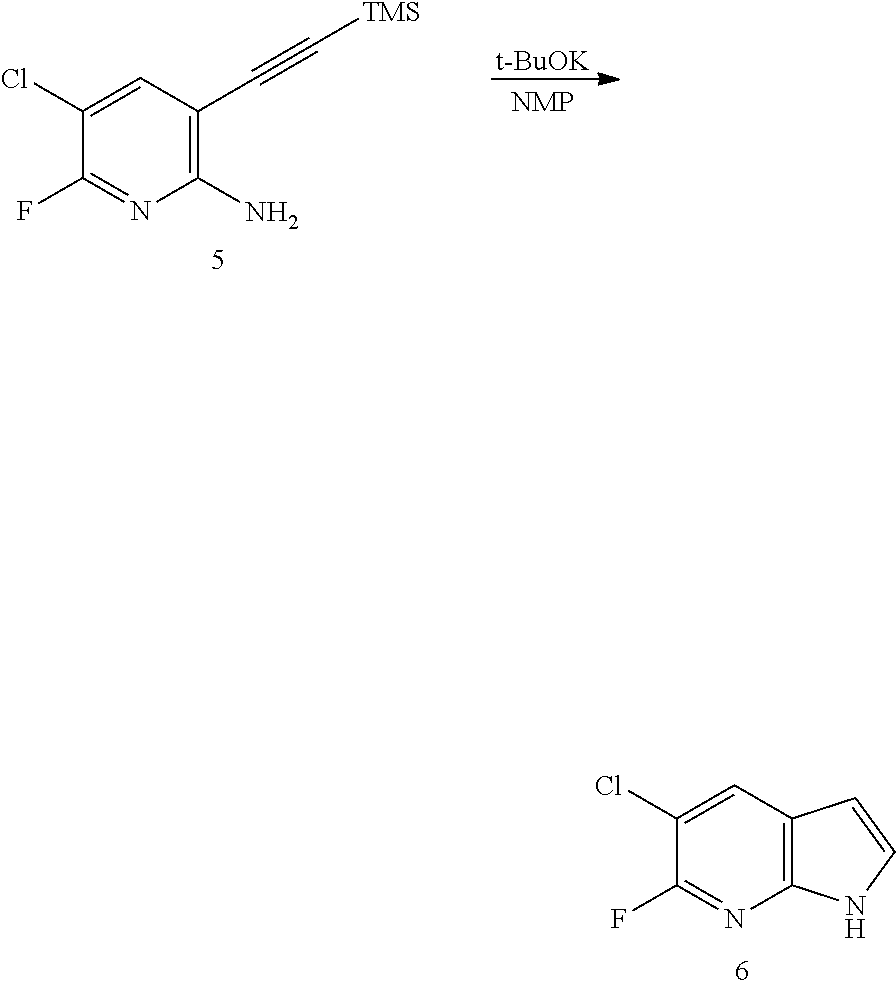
C1(N)=C(C#C[TMS])C=C(Cl)C(F)=N1.[t-BuOK].C12=C(C=C(Cl)C(F)=N1)C=CN2
